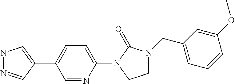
N1N=CC(C2=CC=C(N3C(=O)N(CC4=CC=CC(OC)=C4)CC3)N=C2)=C1
